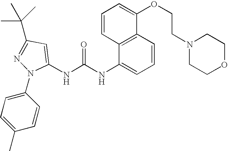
C1(NC(NC2=CC=CC3=C2C=CC=C3OCCN2CCOCC2)=O)=CC(C(C)(C)C)=NN1C1=CC=C(C)C=C1
